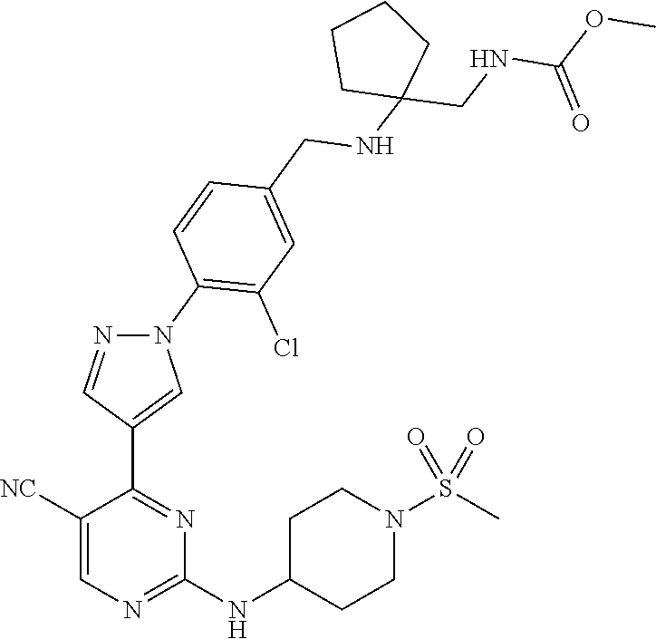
C1([NC])=CN=C(NC2CCN(S(C)(=O)=O)CC2)N=C1C1=CN(C2=C(Cl)C=C(CNC3(CNC(OC)=O)CCCC3)C=C2)N=C1
